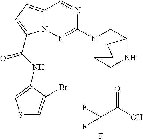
O=C(O)C(F)(F)F.N1=CC2=CC=C(C(NC3=CSC=C3Br)=O)N2N=C1N1C2CNC(C1)CC2
